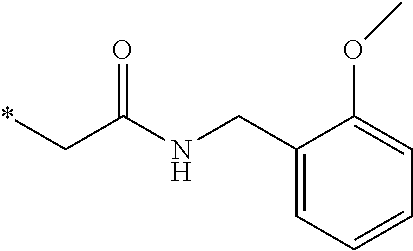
*CC(NCC1=CC=CC=C1OC)=O
